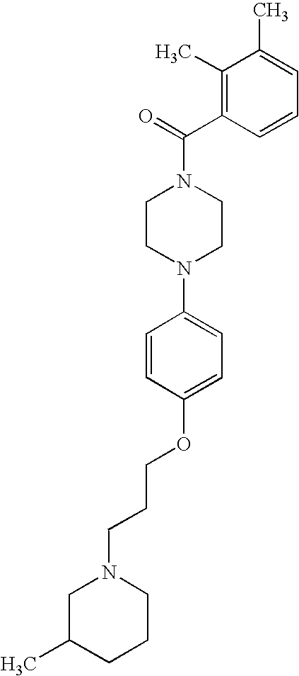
C1CN(C2=CC=C(OCCCN3CC(C)CCC3)C=C2)CCN1C(=O)C1=C(C)C(C)=CC=C1
